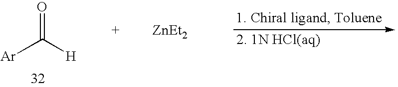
O=C([H])[Ar].[ZnEt2]
